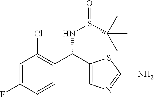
C1(C(C2=C(Cl)C=C(F)C=C2)NS(=O)C(C)(C)C)=CN=C(N)S1
